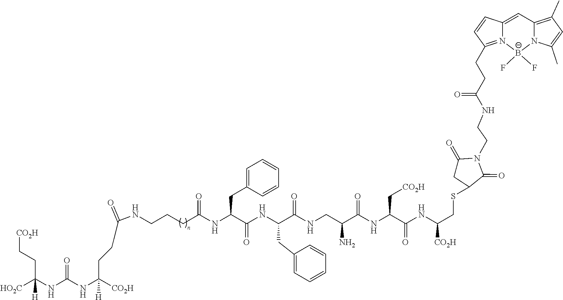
[HO2C]C(NC(NC([CO2H])([H])CCC(NCCCC(NC(C(=O)NC(CC1=CC=CC=C1)C(NCC(C(NC(C(=O)NC([CO2H])CSC1C(=O)N(CCNC(=O)CCC2=N3C(=CC4=C(C)C=C(C)N4[B-]3(F)F)C=C2)C(=O)C1)C[CO2H])=O)N)=O)CC1=CC=CC=C1)=O)=O)=O)([H])CC[CO2H]
